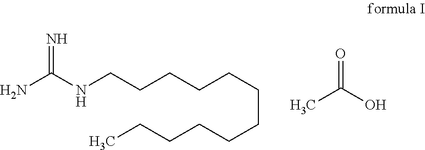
NC(NCCCCCCCCCCCC)=N.OC(C)=O
